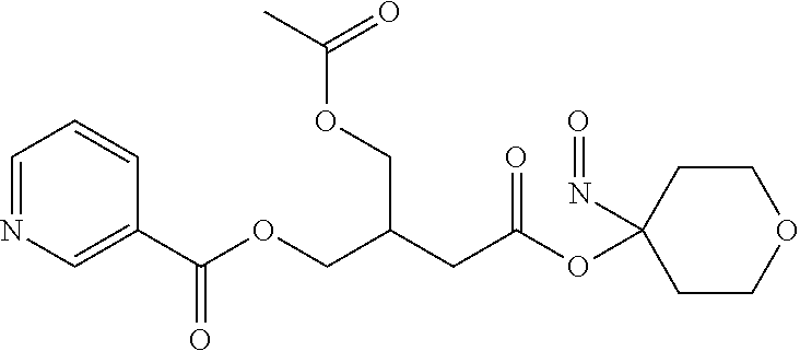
C1COCCC1(OC(CC(COC(C1=CN=CC=C1)=O)COC(C)=O)=O)N=O
